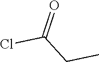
ClC(=O)CC
